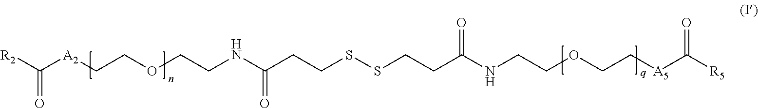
[R2]C([A2]CCOCCNC(CCSSCCC(NCCOCC[A5]C(=O)[R5])=O)=O)=O
